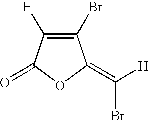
C1(Br)=C([H])C(=O)OC1=C([H])Br
